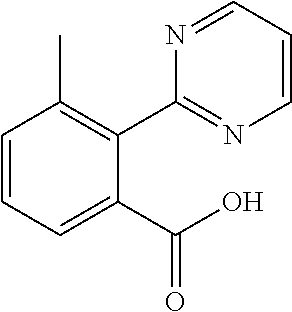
C1=CC=C(C(O)=O)C(C2=NC=CC=N2)=C1C
